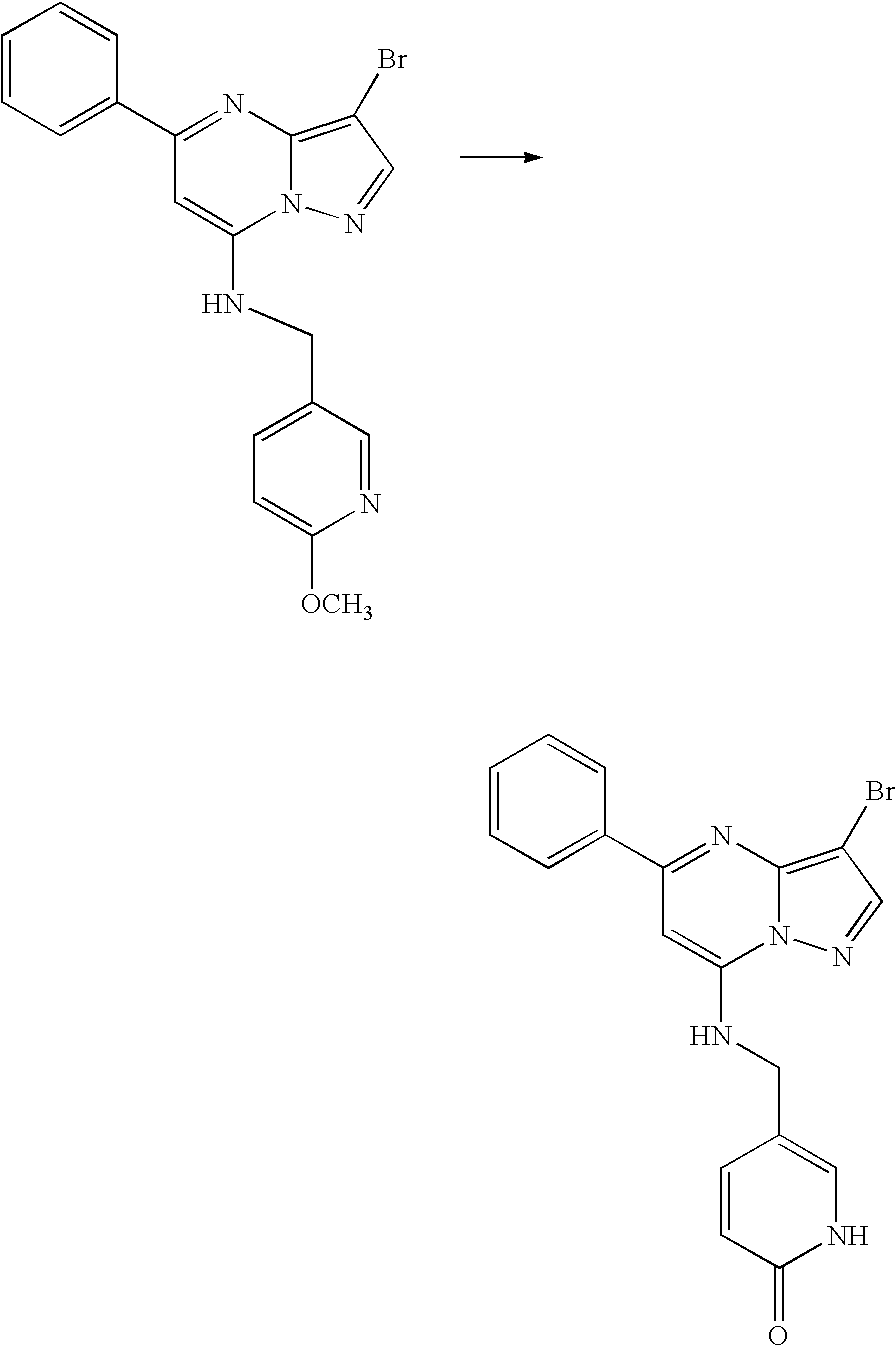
C1(C2=CC=CC=C2)=NC2=C(Br)C=NN2C(NCC2=CC=C([OCH3])N=C2)=C1.C1(C2=CC=CC=C2)=NC2=C(Br)C=NN2C(NCC2=CNC(=O)C=C2)=C1
